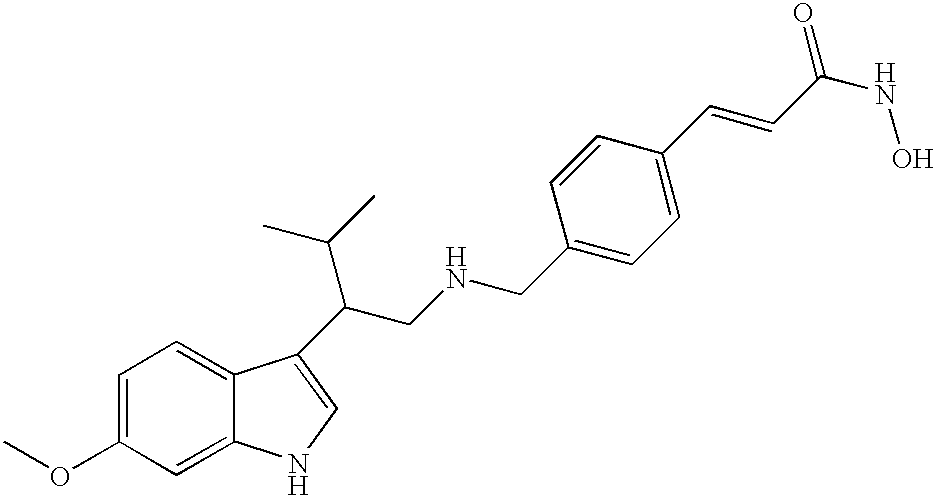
C(C1=CC=C(C=CC(NO)=O)C=C1)NCC(C1=CNC2=CC(OC)=CC=C21)C(C)C
